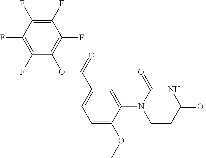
C1(F)=C(F)C(F)=C(F)C(OC(C2=CC=C(OC)C(N3CCC(=O)NC3=O)=C2)=O)=C1F
